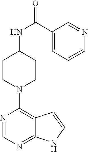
C1(C(NC2CCN(C3=C4C(=NC=N3)NC=C4)CC2)=O)=CC=CN=C1
